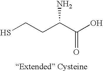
SCCC(C(O)=O)N
